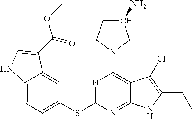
N1=C(SC2=CC=C3C(=C2)C(C(=O)OC)=CN3)N=C2C(=C1N1CC(N)CC1)C(Cl)=C(CC)N2
